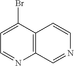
C12=C(C(Br)=CC=N1)C=CN=C2
